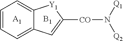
C1=CC=C2C(=C1)[Y1]C([CO]N([Q2])[Q1])=C2.[A1].[B1]
